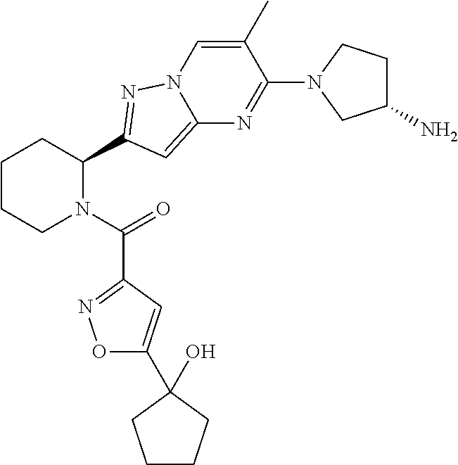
C1CCN(C(=O)C2=NOC(C3(O)CCCC3)=C2)C(C2=NN3C=C(C)C(N4CC(N)CC4)=NC3=C2)C1
